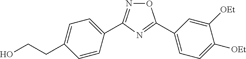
N1=C(C2=CC=C(CCO)C=C2)N=C(C2=CC=C([OEt])C([OEt])=C2)O1
